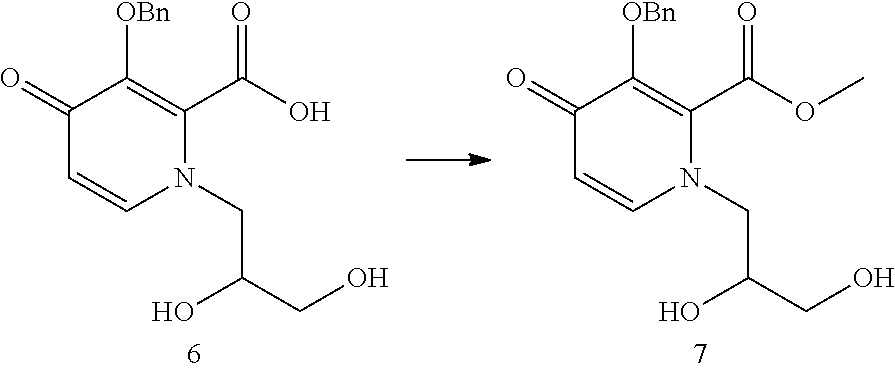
C1(=O)C=CN(CC(CO)O)C(C(O)=O)=C1[OBn].C1(=O)C=CN(CC(CO)O)C(C(OC)=O)=C1[OBn]
